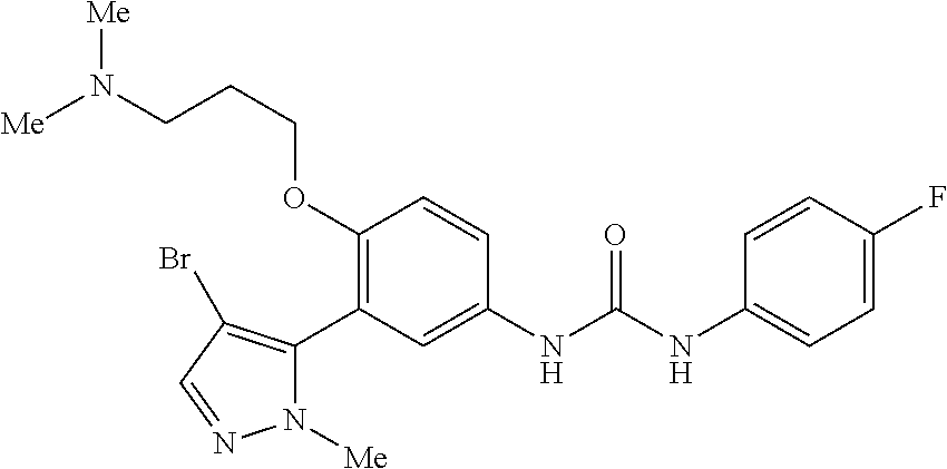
C1(OCCCN([Me])[Me])=C(C2=C(Br)C=NN2[Me])C=C(NC(NC2=CC=C(F)C=C2)=O)C=C1
